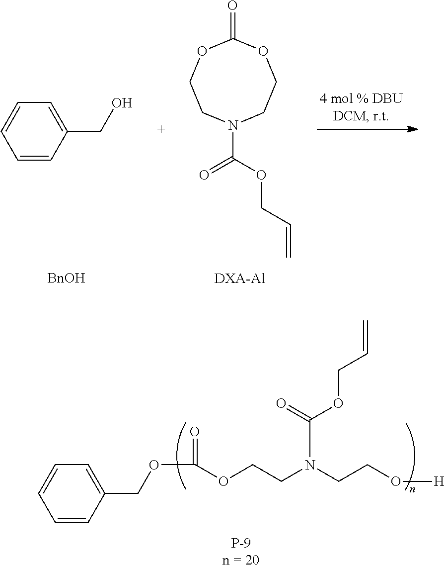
C(OC(=O)OCCN(CCO[H])C(OCC=C)=O)C1=CC=CC=C1.[BnOH].C1=CC(CO)=CC=C1.N1(C(OCC=C)=O)CCOC(=O)OCC1.[DXA-Al]
